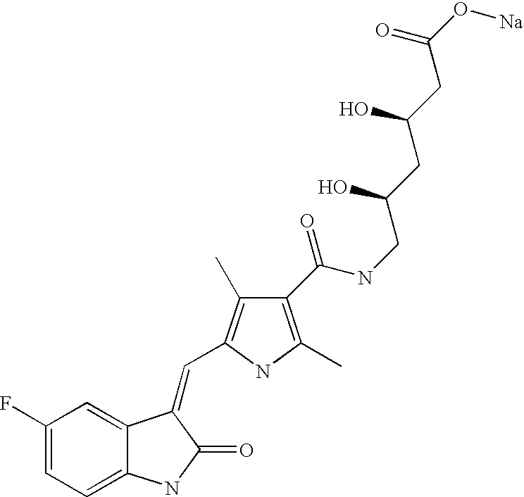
C1(F)=CC=C2C(=C1)C(=CC1=C(C)C(C(NCC(CC(CC(O[Na])=O)O)O)=O)=C(C)N1)C(=O)N2
